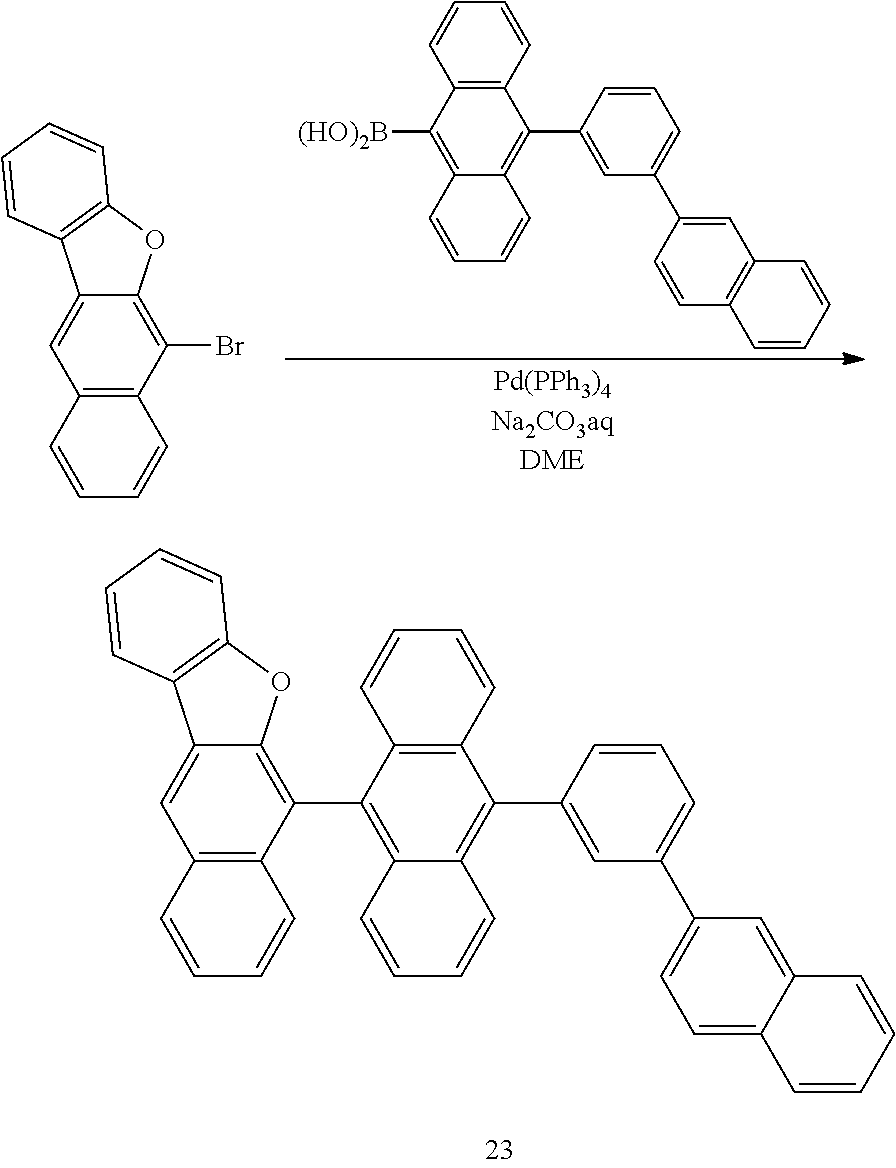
C12=C(C(Br)=C3C(=C1)C1=C(O3)C=CC=C1)C=CC=C2.C12=C(C=CC=C1)C(C1=CC(C3=CC4=C(C=C3)C=CC=C4)=CC=C1)=C1C(=C2[(HO)2B])C=CC=C1.C12=C(C=CC=C1)C(C1=CC(C3=CC=C4C(=C3)C=CC=C4)=CC=C1)=C1C(=C2C2=C3C(=CC4=C2C=CC=C4)C2=C(O3)C=CC=C2)C=CC=C1
